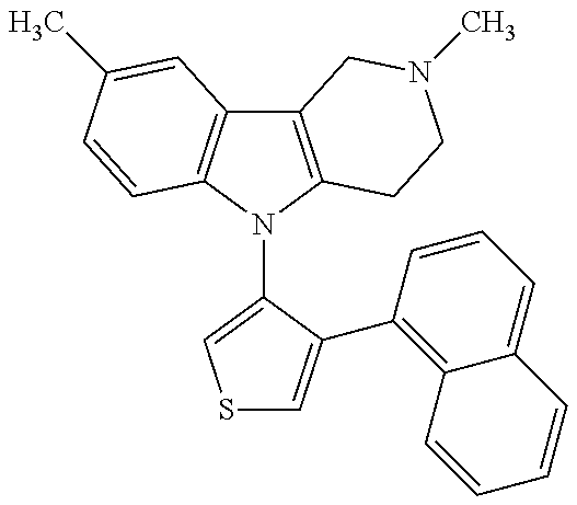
C12=C(N(C3=CSC=C3C3=C4C(=CC=C3)C=CC=C4)C3=C1C=C(C)C=C3)CCN(C)C2
